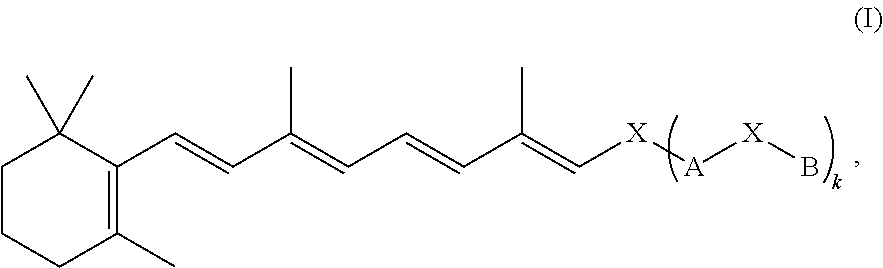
C1CCC(C)=C(C=CC(=CC=CC(=C[X][A][X]B)C)C)C1(C)C
